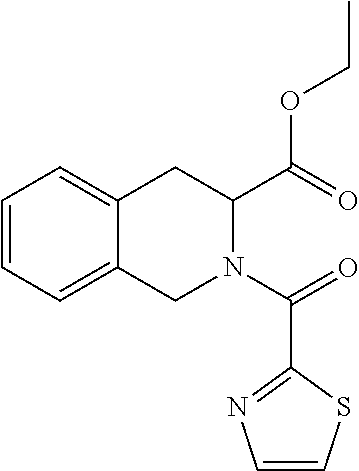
C1=CC=C2C(=C1)CC(C(OCC)=O)N(C(=O)C1=NC=CS1)C2
